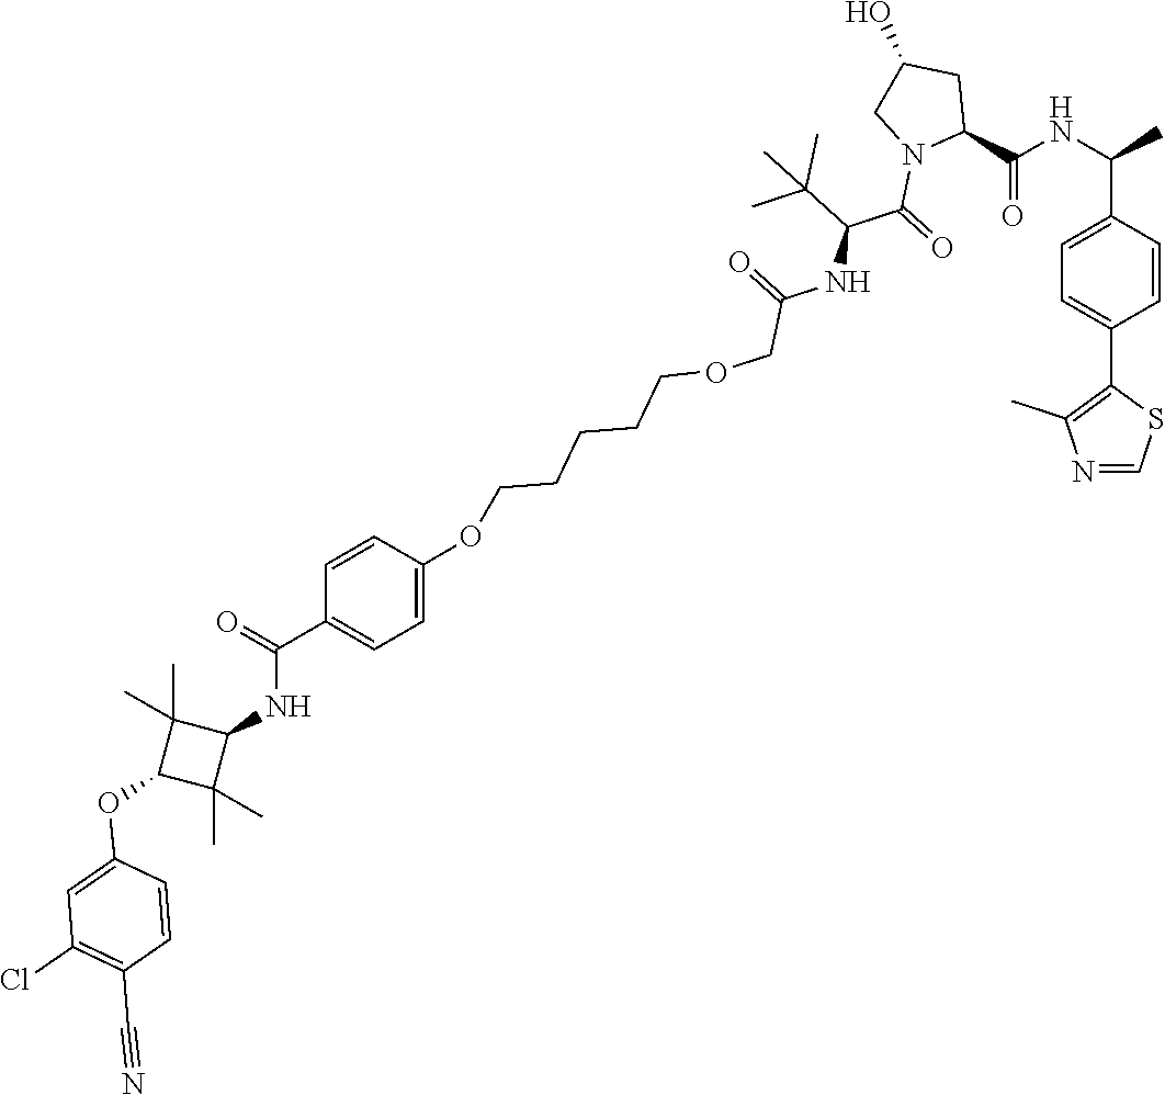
C1=C(C(NC(C2CC(O)CN2C(=O)C(C(C)(C)C)NC(=O)COCCCCCOC2=CC=C(C(=O)NC3C(C)(C)C(OC4=CC(Cl)=C(C#N)C=C4)C3(C)C)C=C2)=O)C)C=CC(C2=C(C)N=CS2)=C1
